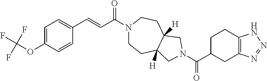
C1=C(OC(F)(F)F)C=CC(C=CC(N2CCC3([H])C([H])(CC2)CN(C(=O)C2CC4=C(CC2)NN=N4)C3)=O)=C1
